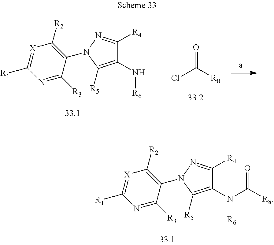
C1(N([R6])C([R8])=O)=C([R5])N(C2=C([R2])[X]=C([R1])N=C2[R3])N=C1[R4].C1(N[R6])=C([R5])N(C2=C([R2])[X]=C([R1])N=C2[R3])N=C1[R4].ClC([R8])=O
